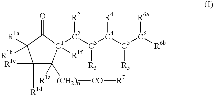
C1([R1c])([R1d])C([(CH2)n][CO][R7])([R1a])[C1]([C2]([C3]([C4]([C5]([C6]([R6b])[R6a])[R5])[R4])[R3])[R2])([R1f])C(=O)C1([R1a])[R1b]
